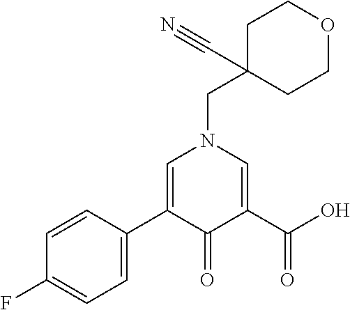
C1C(CN2C=C(C3=CC=C(F)C=C3)C(=O)C(C(O)=O)=C2)(C#N)CCOC1
